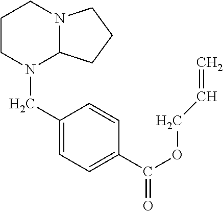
C1(CN2C3N(CCC2)CCC3)=CC=C(C(OCC=C)=O)C=C1
